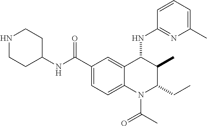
C(C1=CC=C2C(=C1)C(NC1=NC(C)=CC=C1)C(C)C(CC)N2C(=O)C)(=O)NC1CCNCC1
